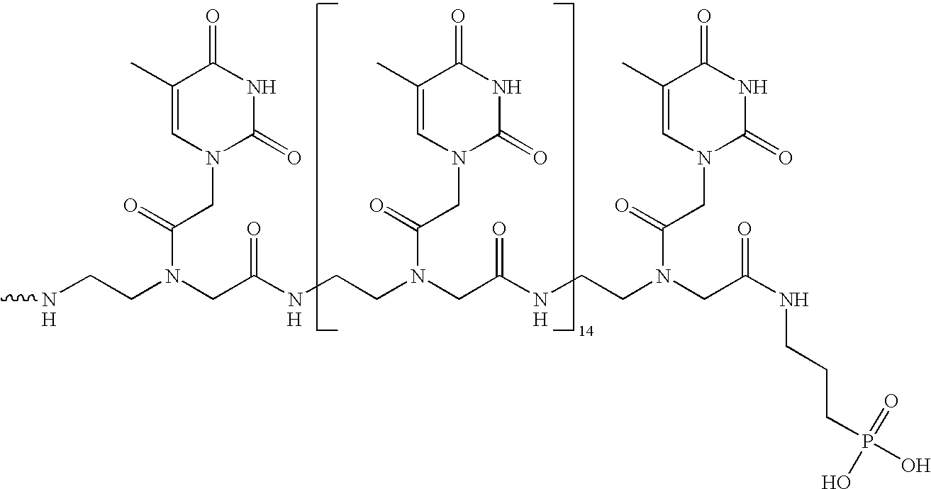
[H].[H].CNCCN(CC(NCCN(CC(NCCN(CC(NCCCP(O)(=O)O)=O)C(=O)CN1C(=O)NC(=O)C(C)=C1)=O)C(=O)CN1C(=O)NC(=O)C(C)=C1)=O)C(=O)CN1C(=O)NC(=O)C(C)=C1.[H]
